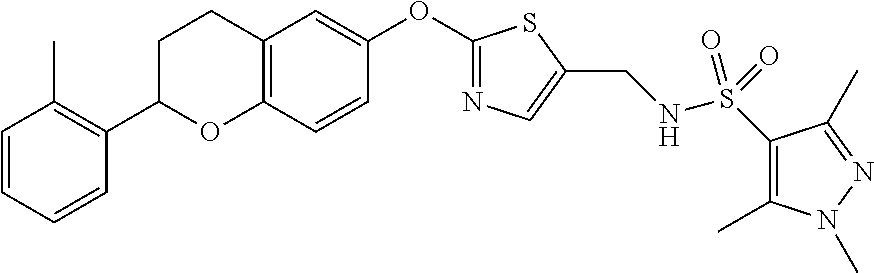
C1=CC=CC(C2OC3=C(CC2)C=C(OC2=NC=C(CNS(C4=C(C)N(C)N=C4C)(=O)=O)S2)C=C3)=C1C
